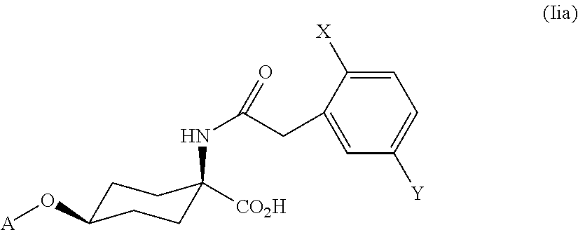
O([A])C1CCC(NC(CC2=CC([Y])=CC=C2[X])=O)([CO2H])CC1
